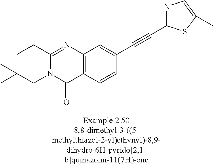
C1C(C)(C)CN2C(=NC3=C(C2=O)C=CC(C#CC2=NC=C(C)S2)=C3)C1
